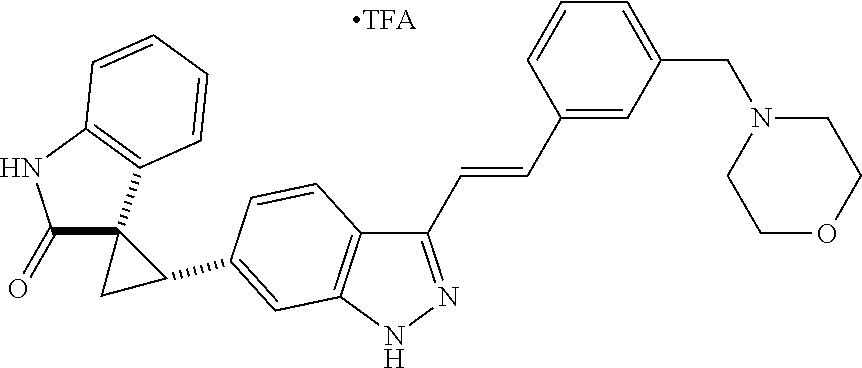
C1(=O)C2(C3=C(N1)C=CC=C3)CC2C1=CC2=C(C(C=CC3=CC(CN4CCOCC4)=CC=C3)=NN2)C=C1
